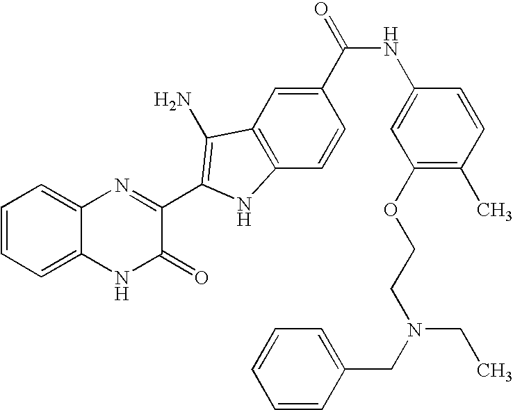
C1=C2C(=CC=C1)N=C(C1=C(N)C3=C(C=CC(C(=O)NC4=CC(OCCN(CC5=CC=CC=C5)CC)=C(C)C=C4)=C3)N1)C(=O)N2
